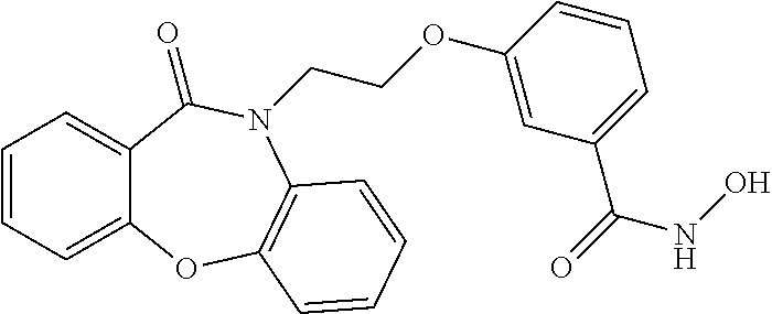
C1=CC=C2C(=C1)C(=O)N(CCOC1=CC(C(=O)NO)=CC=C1)C1=C(O2)C=CC=C1
